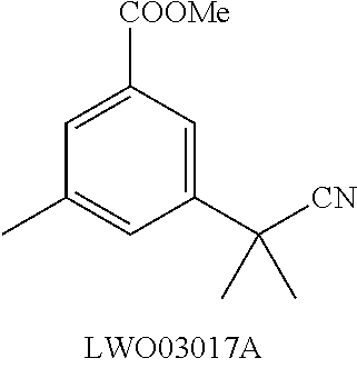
C1([COOMe])=CC(C)=CC(C([CN])(C)C)=C1
